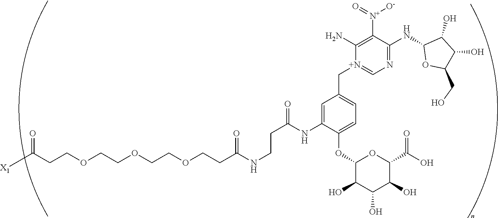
C(COCCOCCOCCC(=O)NCCC(=O)NC1=CC(C[N+]2=CN=C(NC3OC(CO)C(O)C3O)C([N+](=O)[O-])=C2N)=CC=C1OC1C(O)C(O)C(O)C(C(O)=O)O1)C([X1])=O
